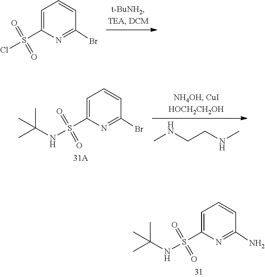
S(=O)(=O)(C1=CC=CC(Br)=N1)Cl.N(C)CCNC.S(=O)(=O)(C1=CC=CC(Br)=N1)NC(C)(C)C.S(=O)(=O)(C1=CC=CC(N)=N1)NC(C)(C)C
